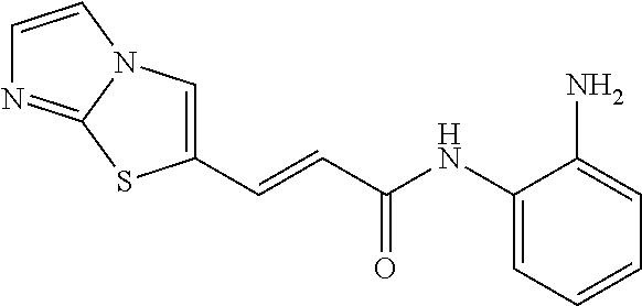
C1=C(NC(C=CC2=CN3C(=NC=C3)S2)=O)C(N)=CC=C1
